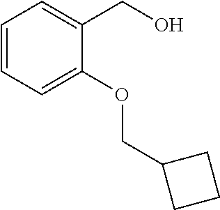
C1=CC=C(OCC2CCC2)C(CO)=C1
